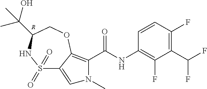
C1(C(F)F)=C(F)C=CC(NC(=O)C2=C3C(=CN2C)S(=O)(=O)NC(C(O)(C)C)CO3)=C1F.[R]
